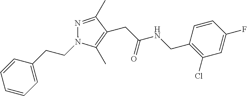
N1=C(C)C(CC(NCC2=C(Cl)C=C(F)C=C2)=O)=C(C)N1CCC1=CC=CC=C1
